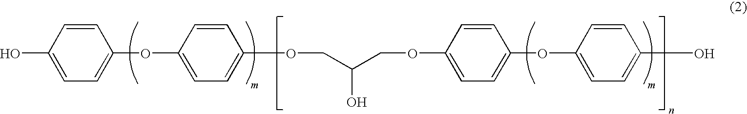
C1=CC(O)=CC=C1OC1=CC=C(OCC(COC2=CC=C(OC3=CC=C(O)C=C3)C=C2)O)C=C1
